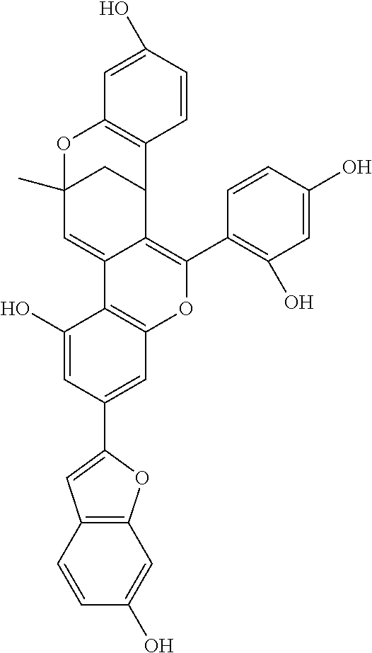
C1=CC(O)=CC2=C1C=C(C1=CC3=C(C(O)=C1)C1=CC4(C)CC(C1=C(C1=C(O)C=C(O)C=C1)O3)C1=C(O4)C=C(O)C=C1)O2
